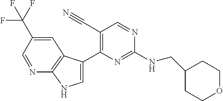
C(NC1=NC(C2=CNC3=C2C=C(C(F)(F)F)C=N3)=C(C#N)C=N1)C1CCOCC1
